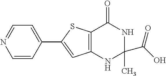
C12=C(NC(C)(C(O)=O)NC1=O)C=C(C1=CC=NC=C1)S2
